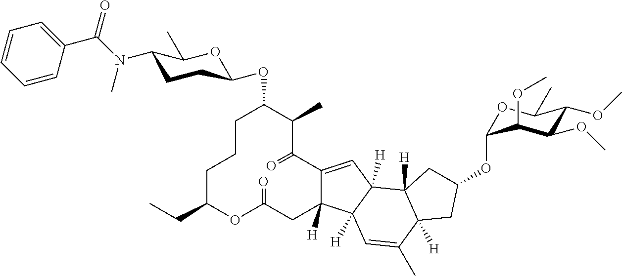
C1CCC(CC)OC(=O)CC2([H])C(=CC3([H])C2([H])C=C(C)C2([H])C3([H])CC(OC3OC(C)C(OC)C(OC)C3OC)C2)C(=O)C(C)C1OC1CCC(N(C)C(=O)C2=CC=CC=C2)C(C)O1
